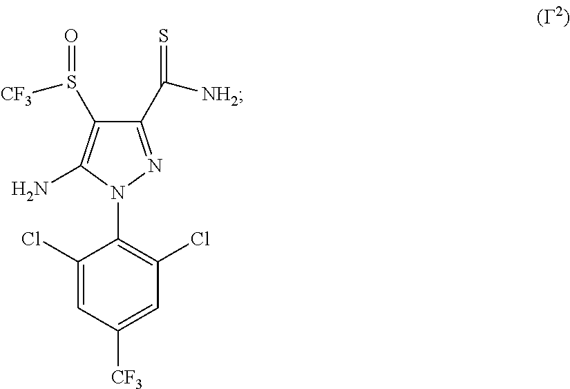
C1(C([NH2])=S)=NN(C2=C(Cl)C=C([CF3])C=C2Cl)C(N)=C1S(=O)[CF3]
